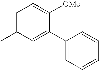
CC1=CC=C([OMe])C(C2=CC=CC=C2)=C1
